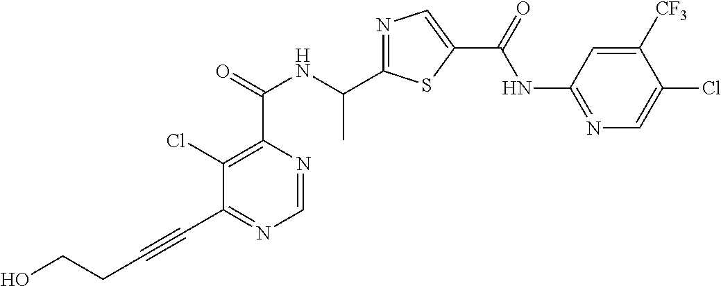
N1=C(C(NC(C2=C(Cl)C(C#CCCO)=NC=N2)=O)C)SC(C(=O)NC2=NC=C(Cl)C([CF3])=C2)=C1
